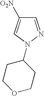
C1=NN(C2CCOCC2)C=C1[O2N]
